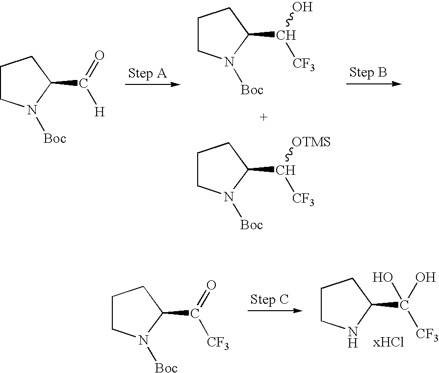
C1CN([Boc])C(C(=O)[H])C1.C1CN([Boc])C(C([CF3])O)C1.C1CN([Boc])C(C([CF3])[OTMS])C1.C1CNC(C(O)([CF3])O)C1.C1CN([Boc])C(C(=O)[CF3])C1
